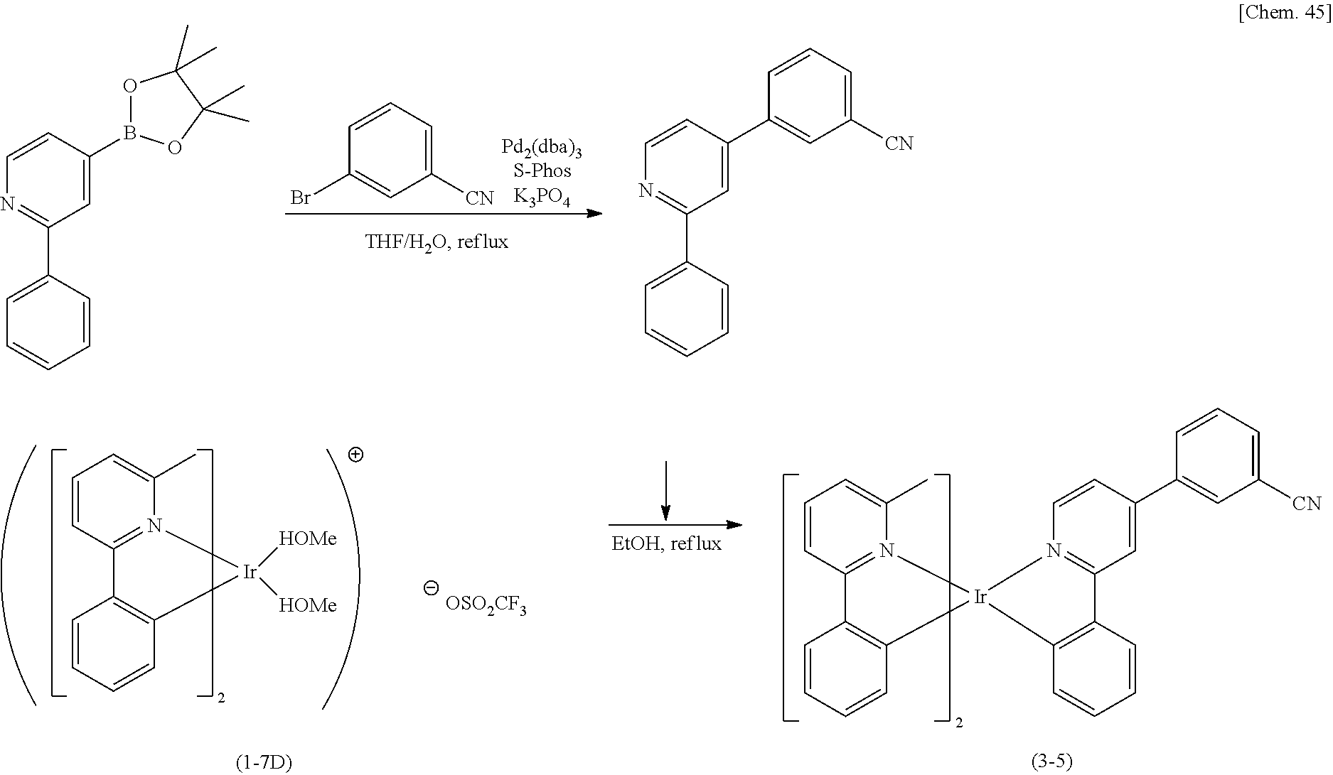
C1([CN])=CC=CC(Br)=C1.C1=CC(C2=NC=CC(B3OC(C)(C)C(C)(C)O3)=C2)=CC=C1.C1=CC(C2=NC=CC(C3=CC([CN])=CC=C3)=C2)=CC=C1.C1=CC2=N(C(C)=C1)[Ir]1(C3=C2C=CC=C3)N2=C(C=C(C3=CC([CN])=CC=C3)C=C2)C2=C1C=CC=C2.C1=CC2=N(C(C)=C1)[Ir]([HOMe])([HOMe])C1=C2C=CC=C1.[OSO2CF3]
